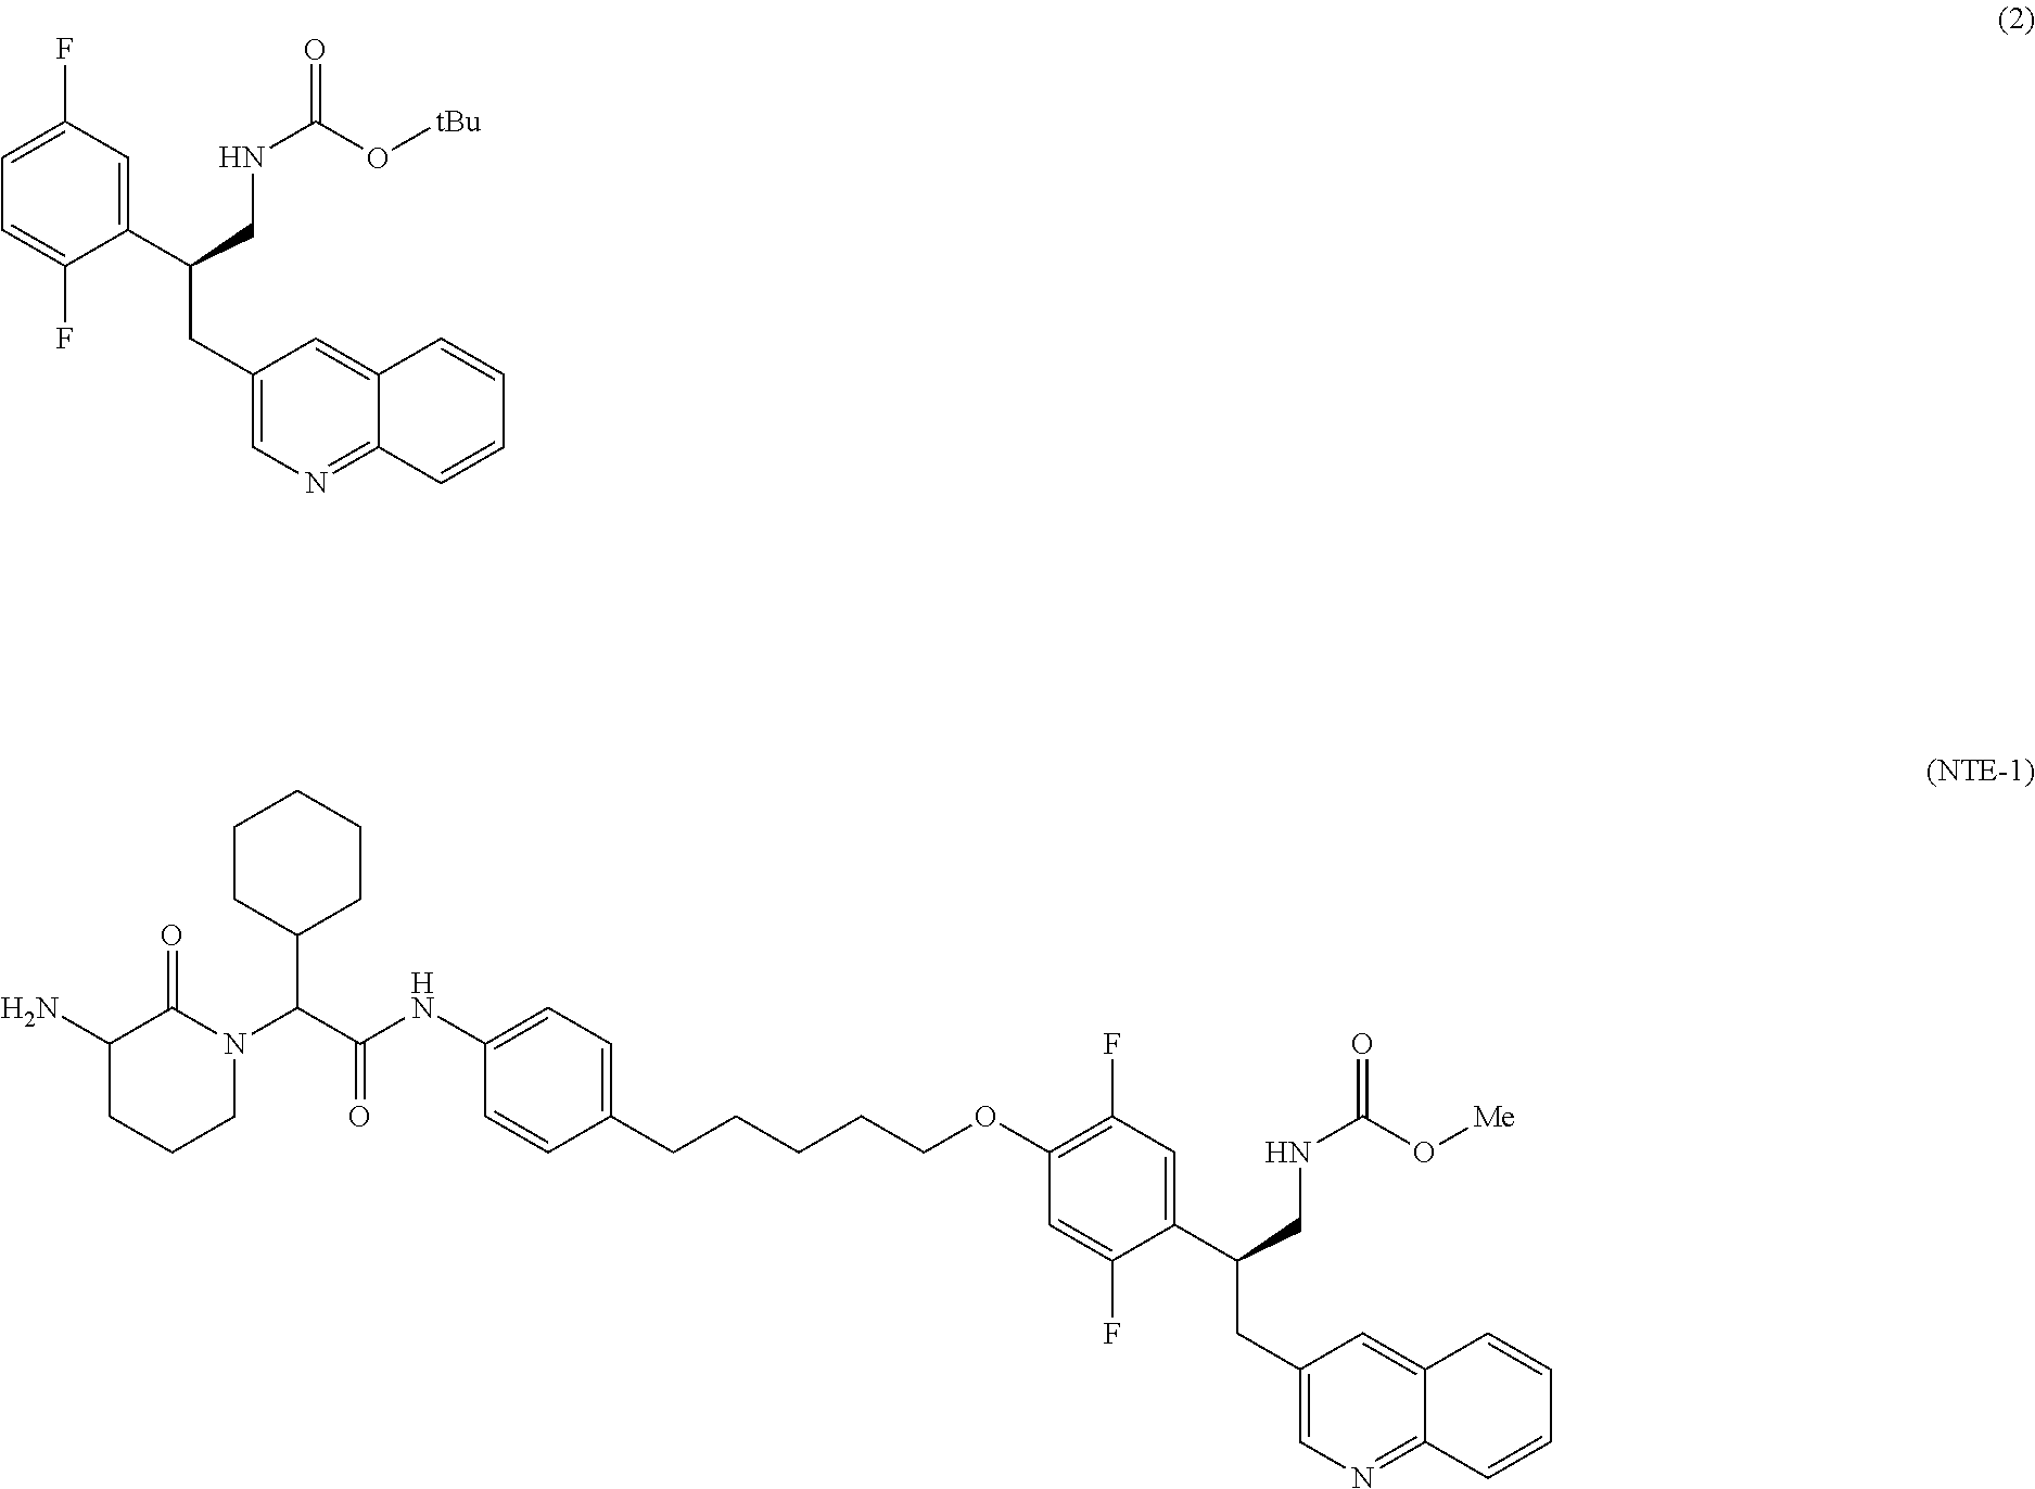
C1=C(C(CNC(O[tBu])=O)CC2=CN=C3C(=C2)C=CC=C3)C(F)=CC=C1F.C1=C(C(CNC(O[Me])=O)CC2=CN=C3C(=C2)C=CC=C3)C(F)=CC(OCCCCCC2=CC=C(NC(C(N3C(=O)C(N)CCC3)C3CCCCC3)=O)C=C2)=C1F
